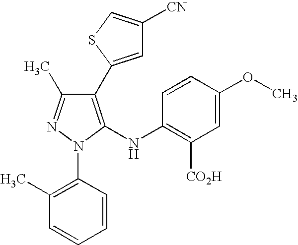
C1(C2=CC([CN])=CS2)=C(NC2=C([CO2H])C=C(OC)C=C2)N(C2=C(C)C=CC=C2)N=C1C
